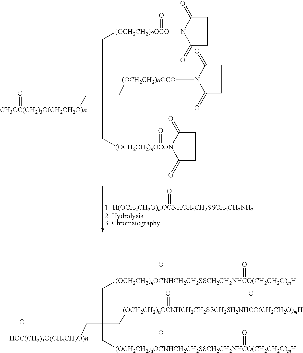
[H(OCH2CH2O)mOCNHCH2CH2SSCH2CH2NH2]=O.[CH3OC(CH2)3O(CH2CH2O)n](=O)CC(C[(OCH2CH2)nOCO](N1C(=O)CCC1=O)=O)(C[(OCH2CH2)nOCON]1(=O)C(=O)CCC1=O)C[(OCH2CH2)nOCO]N1C(=O)CCC1=O.C(C(C[(OCH2CH2)nOCNHCH2CH2SSCH2CH2NHCO(CH2CH2O)mH](=O)=O)(C[(OCH2CH2)nOCNHCH2CH2SSCH2CH2NHCO(CH2CH2O)mH](=O)=O)C[(OCH2CH2)nOCNHCH2CH2SSCH2SH2NHCO(CH2CH2O)mH](=O)=O)[HOC(CH2)3O(CH2CH2O)n]=O
